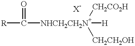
[R]C(=O)[NHCH2CH2N+]([CH2CO2H])([CH2CH2OH])[H]
